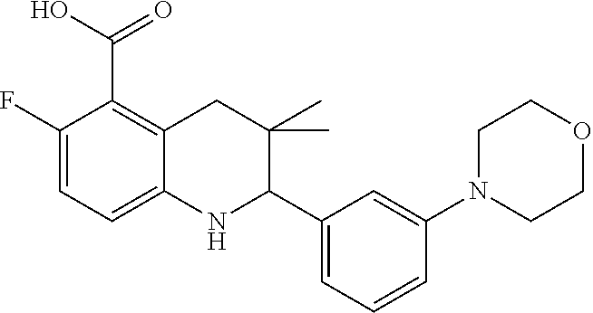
C1(F)=CC=C2C(=C1C(O)=O)CC(C)(C)C(C1=CC=CC(N3CCOCC3)=C1)N2
